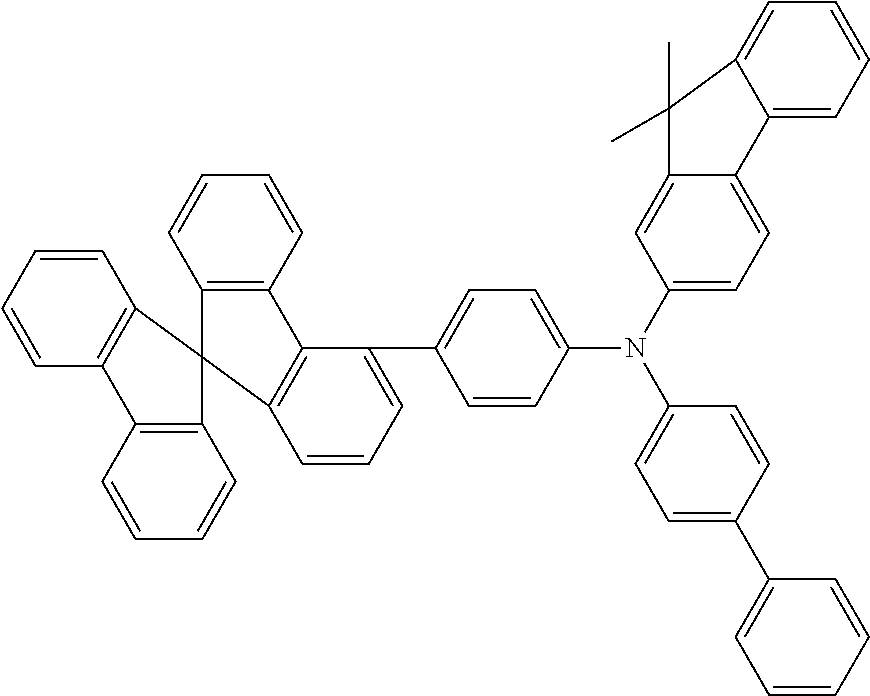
C1=CC=CC2=C1C1(C3=C2C=CC=C3)C2=C(C=CC=C2)C2=C1C=CC=C2C1=CC=C(N(C2=CC=C3C(=C2)C(C)(C)C2=CC=CC=C32)C2=CC=C(C3=CC=CC=C3)C=C2)C=C1
